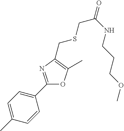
C1=C(C)C=CC(C2=NC(CSCC(=O)NCCCOC)=C(C)O2)=C1
